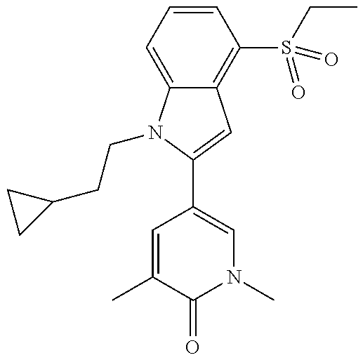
C12=C(S(CC)(=O)=O)C=CC=C1N(CCC1CC1)C(C1=CN(C)C(=O)C(C)=C1)=C2
